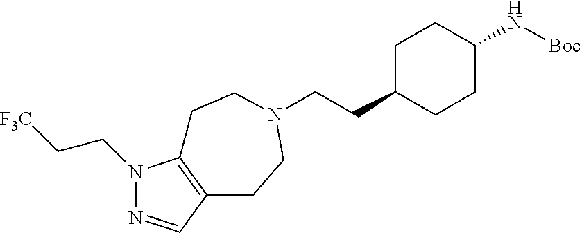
C(CC1CCC(N[Boc])CC1)N1CCC2=C(N(CC[F3C])N=C2)CC1
